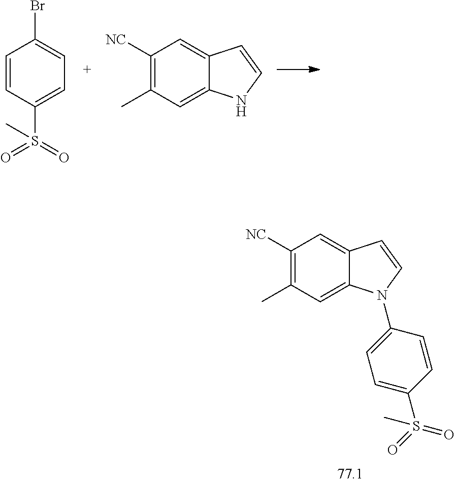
C1=CC(S(=O)(=O)C)=CC=C1Br.C1([NC])=C(C)C=C2C(=C1)C=CN2.C1([NC])=C(C)C=C2C(=C1)C=CN2C1=CC=C(S(=O)(=O)C)C=C1
